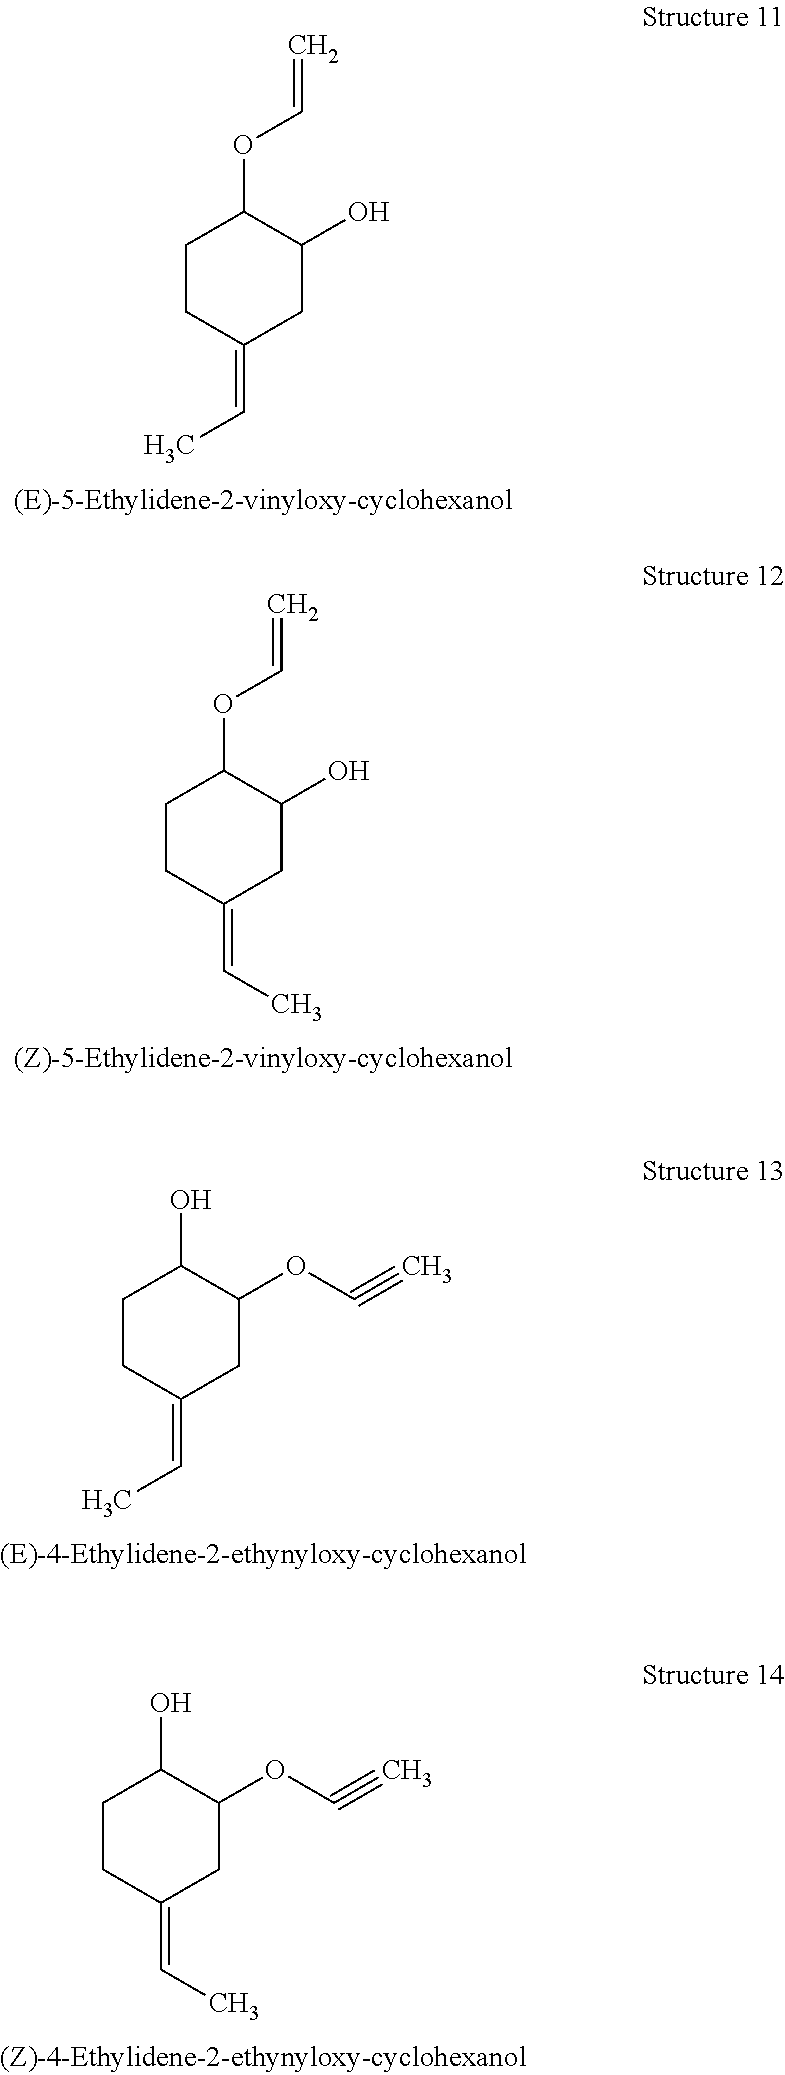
C1CC(=CC)CC(O)C1OC=C.C1CC(=CC)CC(O)C1OC=C.C1CC(=CC)CC(OC#C)C1O.C1CC(=CC)CC(OC#C)C1O
